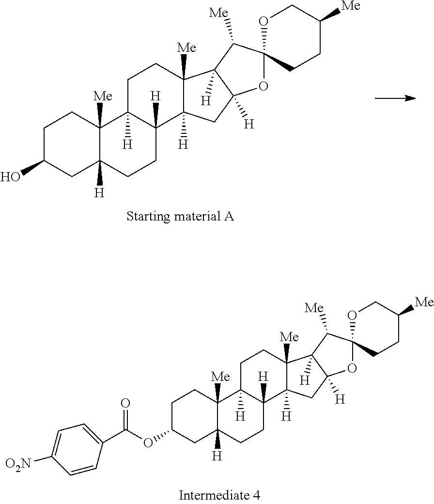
C1C(O)CC2([H])C([Me])(C1)C1([H])C([H])(CC2)C2([H])C([Me])(CC1)C1([H])C([H])(C2)OC2(C1[Me])CCC([Me])CO2.C1C(OC(C2=CC=C([O2N])C=C2)=O)CC2([H])C([Me])(C1)C1([H])C([H])(CC2)C2([H])C([Me])(CC1)C1([H])C([H])(C2)OC2(C1[Me])CCC([Me])CO2
